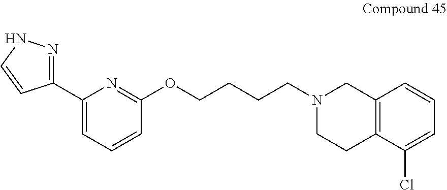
C1(C2=NNC=C2)=CC=CC(OCCCCN2CCC3=C(C2)C=CC=C3Cl)=N1
